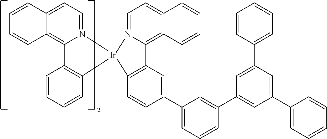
C12=C(C=CC(C3=CC=CC(C4=CC(C5=CC=CC=C5)=CC(C5=CC=CC=C5)=C4)=C3)=C1)[Ir]1(N3=CC=C4C(=C23)C=CC=C4)N2=CC=C3C(=C2C2=C1C=CC=C2)C=CC=C3
